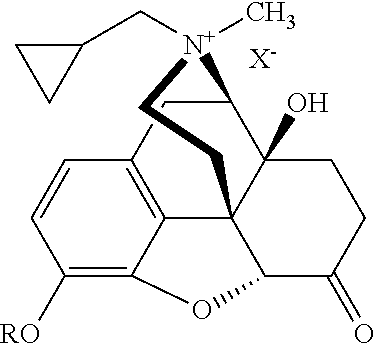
C1([RO])=C2C3=C(C=C1)CC1C4(O)C3(C(C(=O)CC4)O2)CC[N+]1(CC1CC1)C.[X-]
